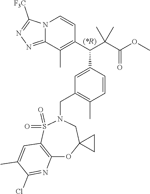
N12C(=NN=C1[F3C])C(C)=C(C(C(C(OC)=O)(C)C)C1=CC(CN3S(=O)(=O)C4=C(OC5(C3)CC5)N=C(Cl)C(C)=C4)=C(C)C=C1)C=C2
